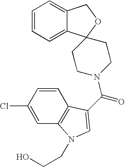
C1=CC=C2C(=C1)COC21CCN(C(=O)C2=CN(CCO)C3=C2C=CC(Cl)=C3)CC1
